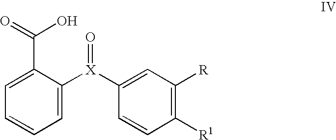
C1=C([X](C2=CC([R])=C([R1])C=C2)=O)C(C(=O)O)=CC=C1
